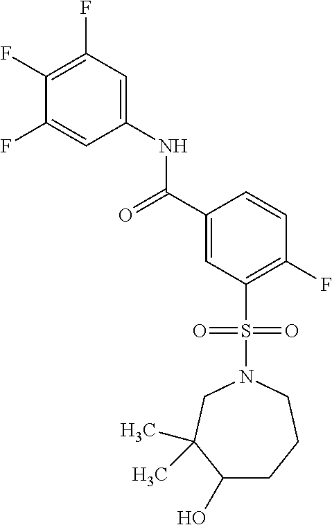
C1(F)=C(F)C=C(NC(C2=CC(S(N3CC(C)(C)C(O)CCC3)(=O)=O)=C(F)C=C2)=O)C=C1F
